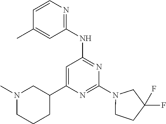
N1=C(N2CCC(F)(F)C2)N=C(NC2=NC=CC(C)=C2)C=C1C1CN(C)CCC1
